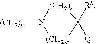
[(CH2)s]N([(CH2)n])[(CH2)r]C(C)([Rb])[Q]
